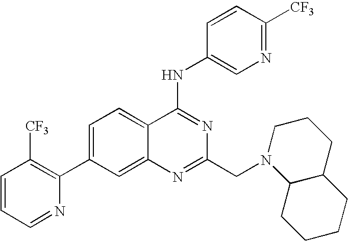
C1=CC=NC(C2=CC=C3C(=C2)N=C(CN2C4C(CCC2)CCCC4)N=C3NC2=CN=C([CF3])C=C2)=C1[CF3]
